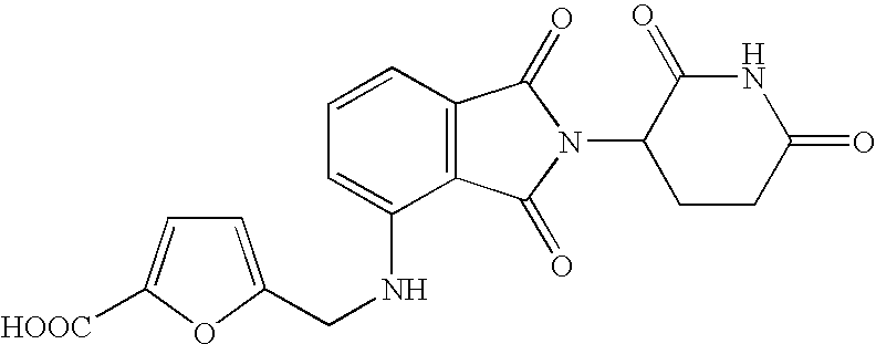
C1=CC=C(NCC2=CC=C([HOOC])O2)C2=C1C(=O)N(C1CCC(=O)NC1=O)C2=O
